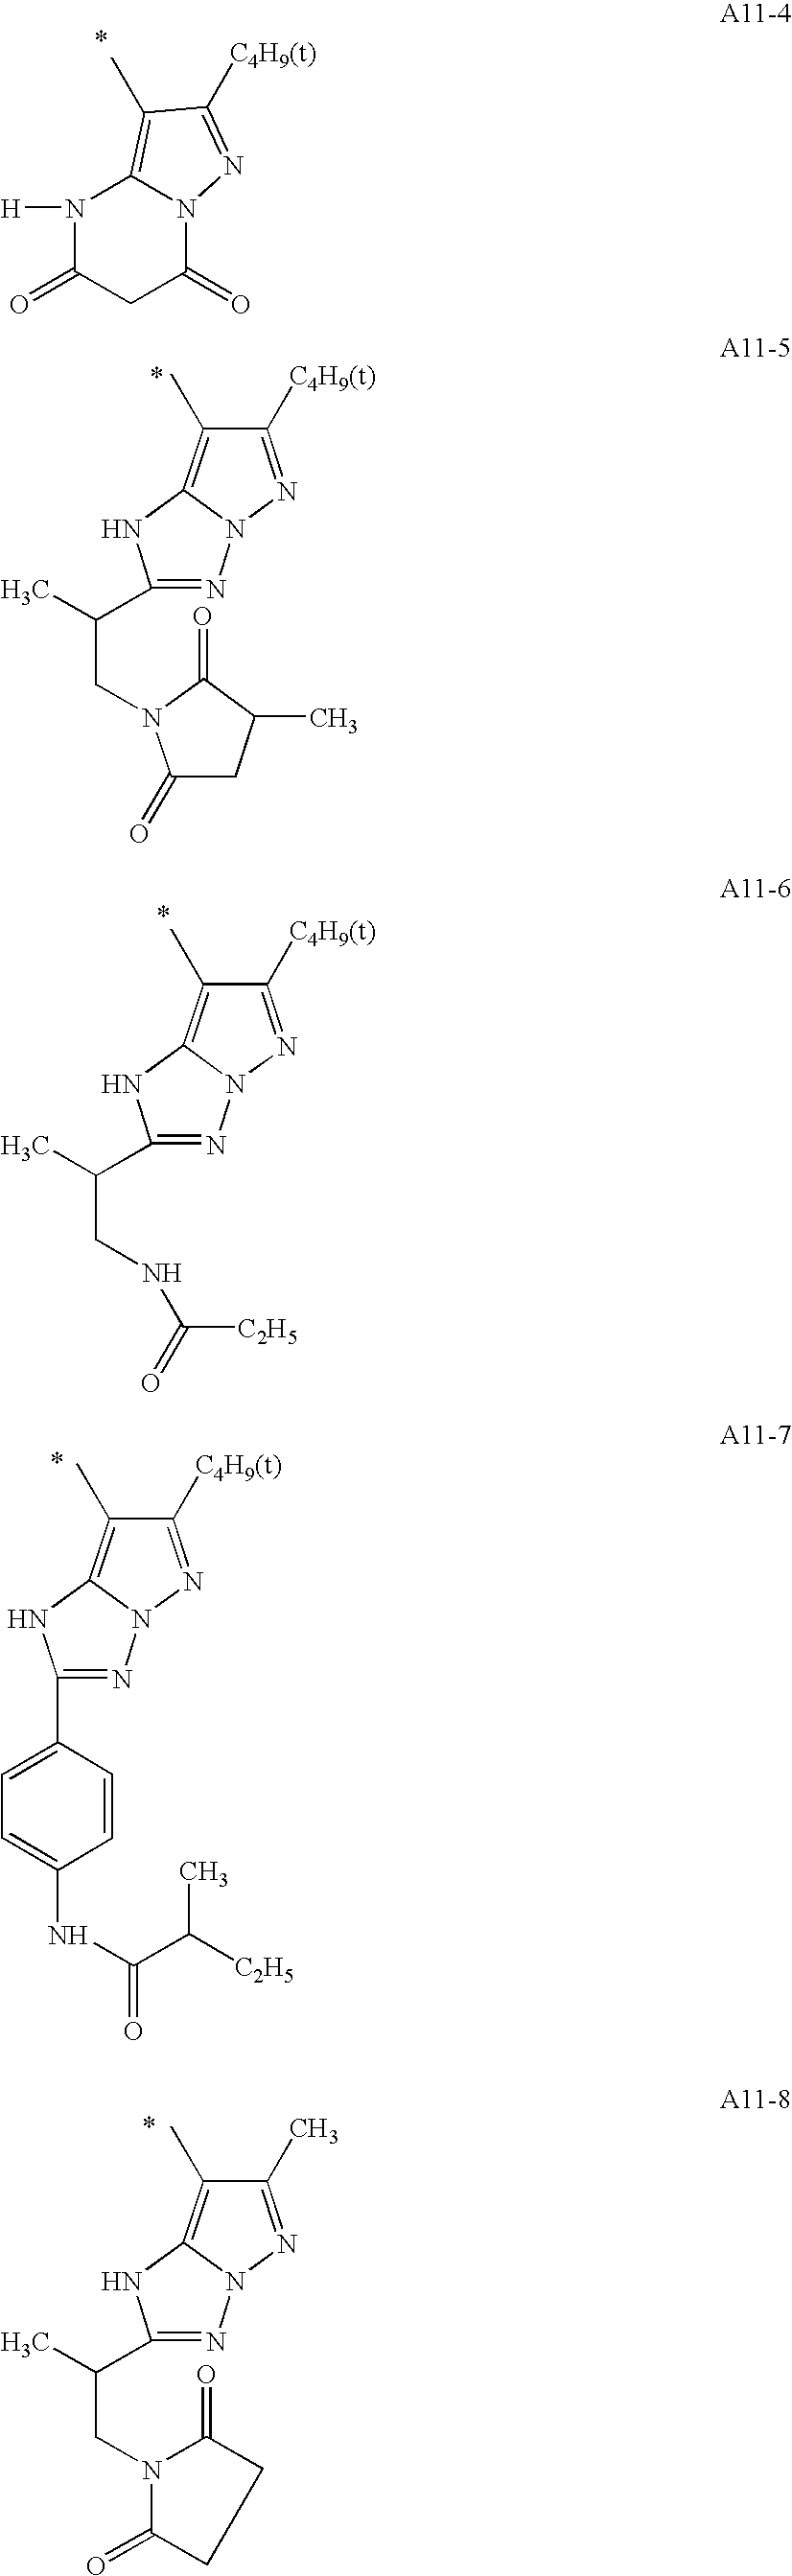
N1([H])C(=O)CC(=O)N2C1=C(C)C([C4H9(t)])=N2.C1([C4H9(t)])=NN2C(=C1C)NC(C(C)CN1C(=O)CC(C)C1=O)=N2.C1([C4H9(t)])=NN2C(=C1C)NC(C(C)CNC([C2H5])=O)=N2.C1([C4H9(t)])=NN2C(=C1C)NC(C1=CC=C(NC(C([C2H5])C)=O)C=C1)=N2.C1(C)=NN2C(=C1C)NC(C(C)CN1C(=O)CCC1=O)=N2
